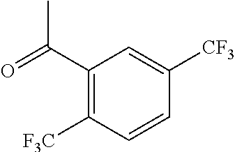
O=C(C1=C([F3C])C=CC([CF3])=C1)C
